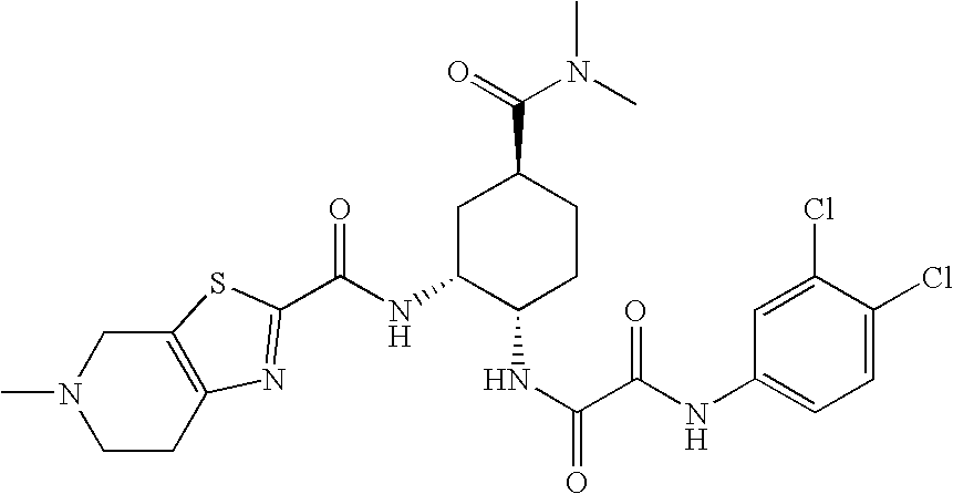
CN1CCC2=C(C1)SC(C(NC1C(NC(=O)C(NC3=CC=C(Cl)C(Cl)=C3)=O)CCC(C(=O)N(C)C)C1)=O)=N2
